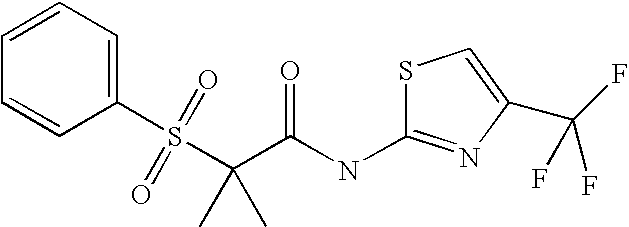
C1=CC=C(S(C(C)(C(NC2=NC(C(F)(F)F)=CS2)=O)C)(=O)=O)C=C1
